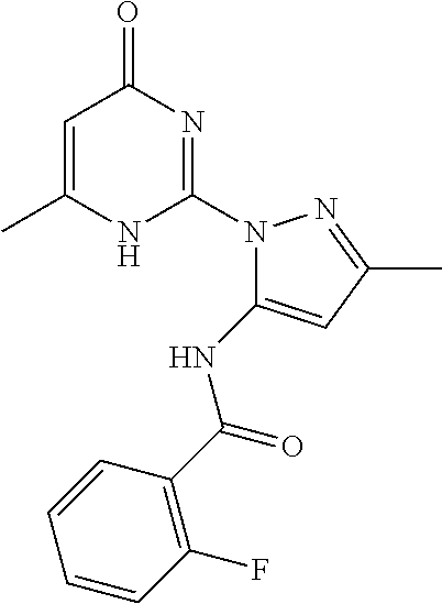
C1=C(C)NC(N2C(NC(C3=C(F)C=CC=C3)=O)=CC(C)=N2)=NC1=O
